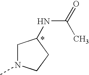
C1N(C)CCC1NC(=O)C
